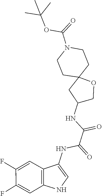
C1C2(CCN(C(OC(C)(C)C)=O)CC2)OCC1NC(C(NC1=CNC2=C1C=C(F)C(F)=C2)=O)=O
